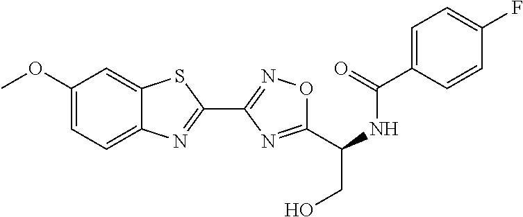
C1=CC(C(NC(CO)C2=NC(C3=NC4=CC=C(OC)C=C4S3)=NO2)=O)=CC=C1F
